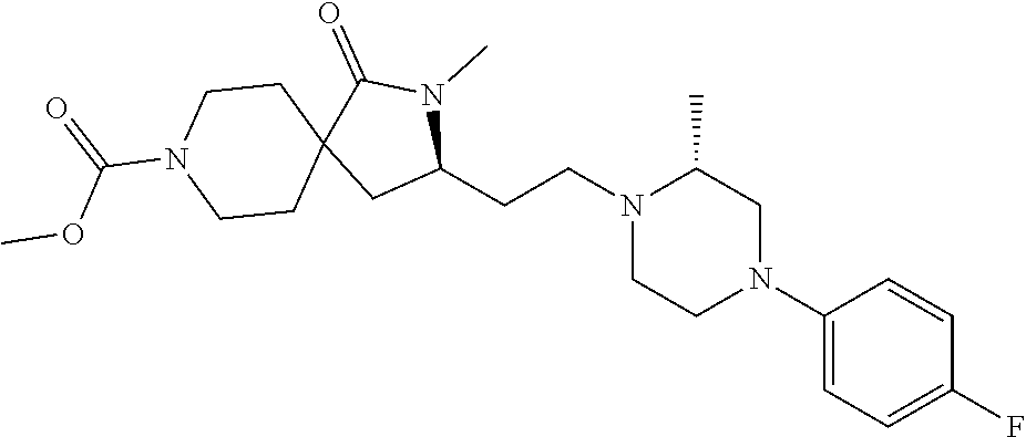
C1(N2CC(C)N(CCC3N(C)C(=O)C4(C3)CCN(C(=O)OC)CC4)CC2)=CC=C(F)C=C1
